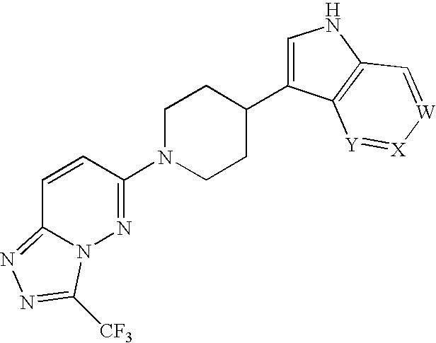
C1=CC(N2CCC(C3=CNC4=C3[Y]=[X][W]=C4)CC2)=NN2C1=NN=C2[CF3]
